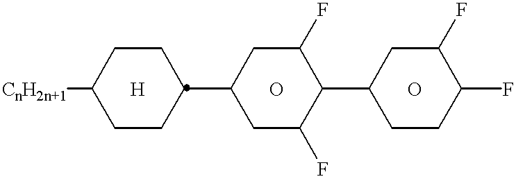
[CnH2n+1]C1CCC(C2CC(F)C(C3CCC(F)C(F)C3)C(F)C2)CC1.[H].O.O
